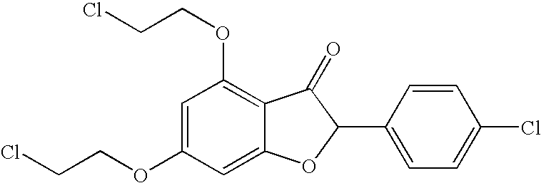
C1=C(OCCCl)C=C2C(=C1OCCCl)C(=O)C(C1=CC=C(Cl)C=C1)O2
